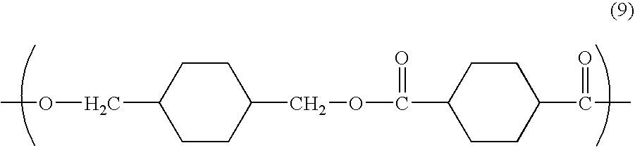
COCC1CCC(COC(=O)C2CCC(C(C)=O)CC2)CC1
